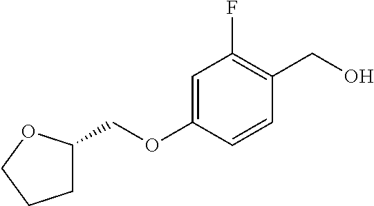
C1=C(OCC2CCCO2)C=CC(CO)=C1F
